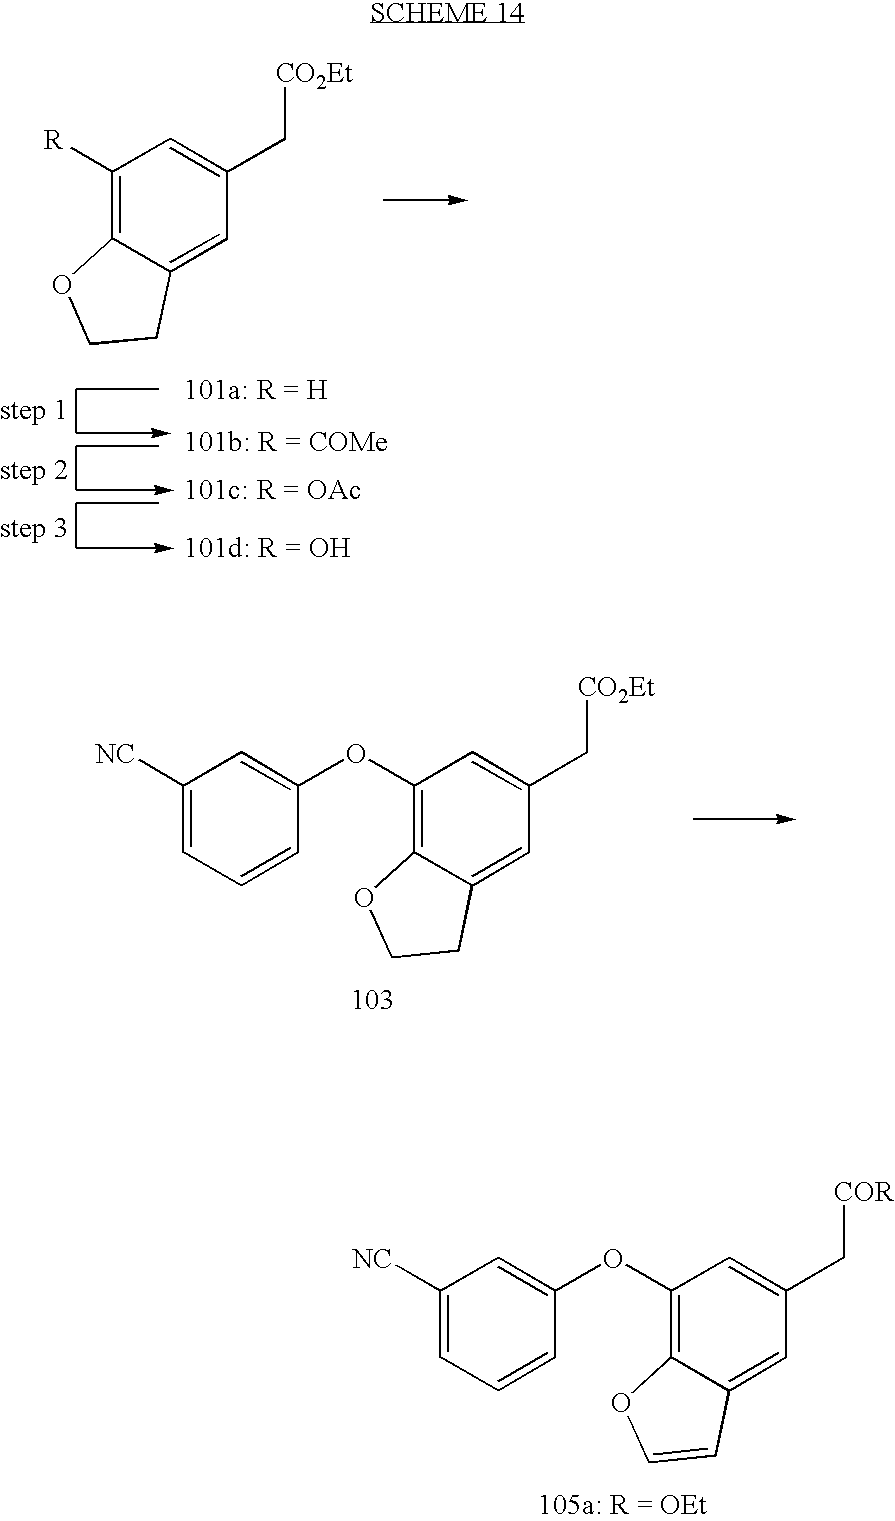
C1([R])=C2C(=CC(C[CO2Et])=C1)CCO2.C12=C(OC3=CC([NC])=CC=C3)C=C(C[CO2Et])C=C1CCO2.C12=C(OC3=CC([NC])=CC=C3)C=C(C[COR])C=C1C=CO2
